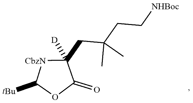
[tBu]C1OC(=O)C(CC(CC[NHBoc])(C)C)([D])[NCbz]1
